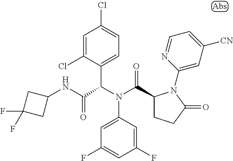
C1=C(Cl)C(C(C(=O)NC2CC(F)(F)C2)N(C(C2CCC(=O)N2C2=CC([CN])=CC=N2)=O)C2=CC(F)=CC(F)=C2)=CC=C1Cl
